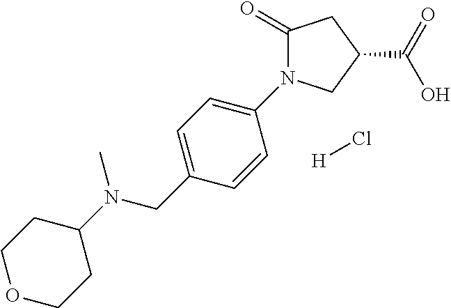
[H]Cl.N(CC1=CC=C(N2C(=O)CC(C(=O)O)C2)C=C1)(C1CCOCC1)C
